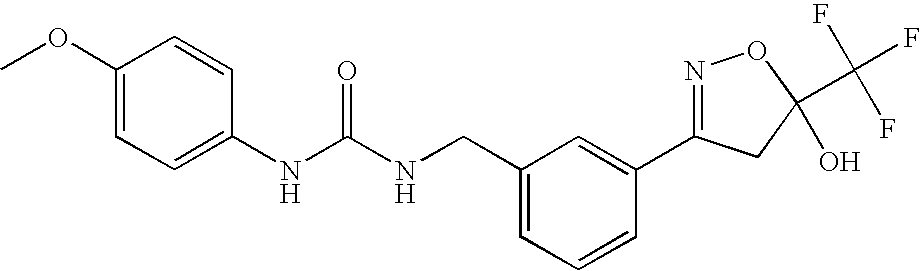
N(C(NCC1=CC=CC(C2=NOC(C(F)(F)F)(O)C2)=C1)=O)C1=CC=C(OC)C=C1
